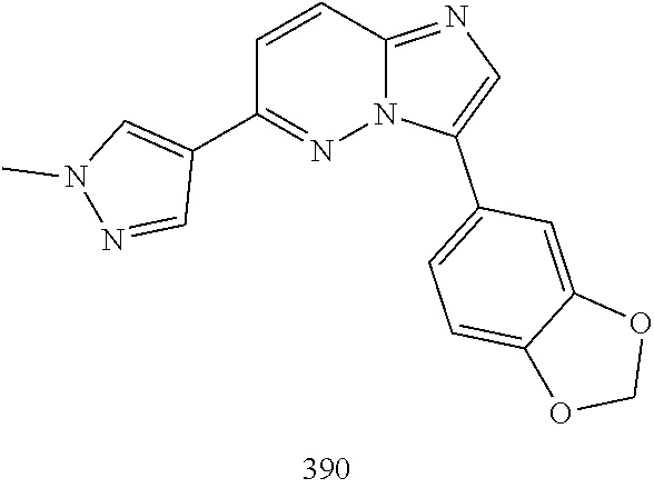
C1=CC2=NC=C(C3=CC=C4C(=C3)OCO4)N2N=C1C1=CN(C)N=C1
